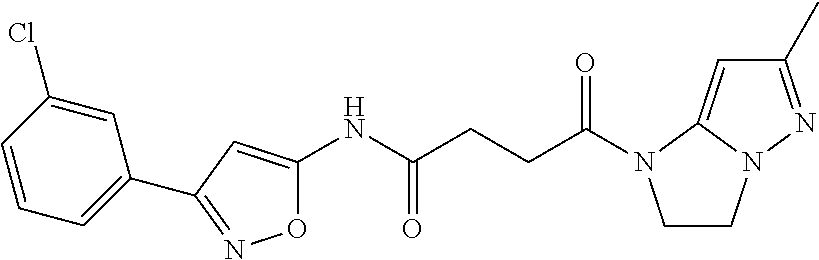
N(C(CCC(=O)N1CCN2C1=CC(C)=N2)=O)C1=CC(C2=CC=CC(Cl)=C2)=NO1
